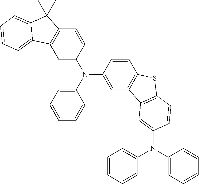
C1=C(N(C2=CC=CC=C2)C2=CC3=C(C=C2)SC2=C3C=C(N(C3=CC=CC=C3)C3=CC=CC=C3)C=C2)C=CC2=C1C1=CC=CC=C1C2(C)C
